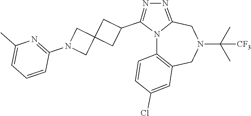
N12C3=C(CN(C(C)(C)[CF3])CC1=NN=C2C1CC2(C1)CN(C1=NC(C)=CC=C1)C2)C=C(Cl)C=C3
